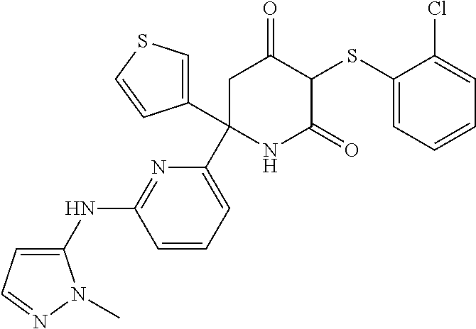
C1(SC2C(=O)CC(C3=CC=CC(NC4=CC=NN4C)=N3)(C3=CSC=C3)NC2=O)=CC=CC=C1Cl
